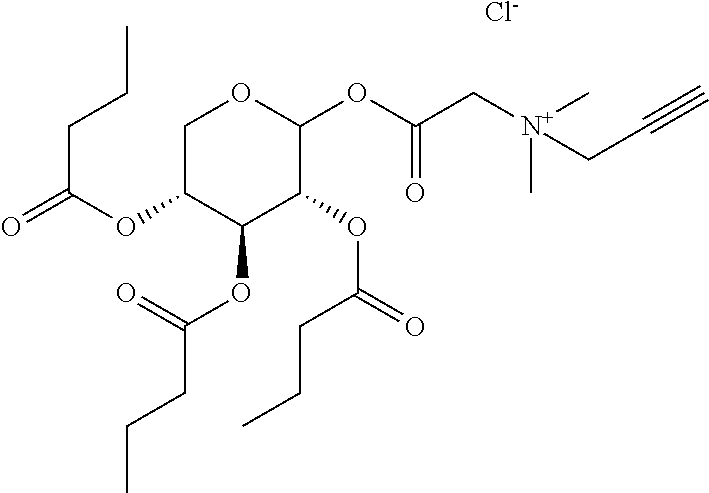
C1C(OC(=O)CCC)C(OC(CCC)=O)C(OC(=O)CCC)C(OC(C[N+](C)(CC#C)C)=O)O1.[Cl-]
